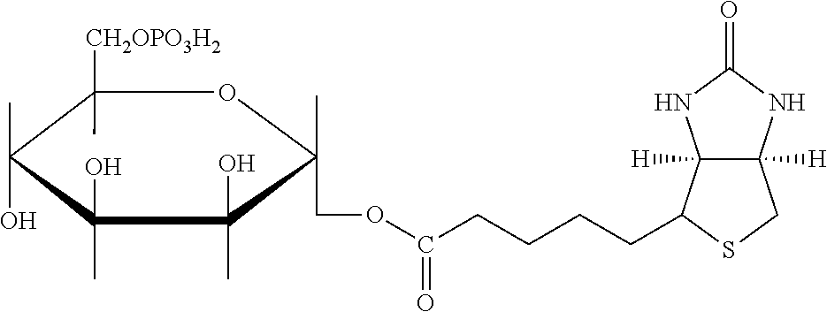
C12([H])C([H])(NC(=O)N1)CSC2CCCCC(=O)OCC1(C)C(O)(C)C(C)(O)C(C)(O)C([CH2OPO3H2])(C)O1
